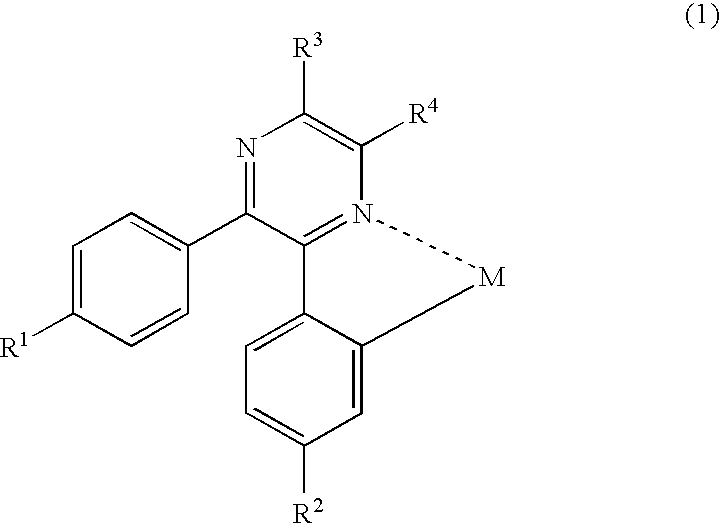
C1=C([R1])C=CC(C2=NC([R3])=C([R4])N3=C2C2=CC=C([R2])C=C2[M]3)=C1
